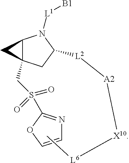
C12C(CS(C3=NC=CO3)(=O)=O)(CC([L2][A2][X10][L6]C)N1[L1][B1])C2
